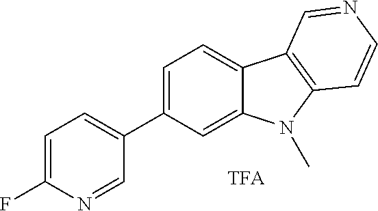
C1=C(C2=CC=C(F)N=C2)C=C2C(=C1)C1=C(N2C)C=CN=C1
